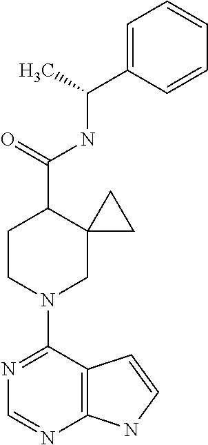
N1=C(N2CC3(C(C(=O)NC(C)C4=CC=CC=C4)CC2)CC3)C2=C(N=C1)NC=C2
